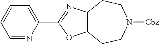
C1=NC(C2=NC3=C(O2)CCN([Cbz])CC3)=CC=C1
